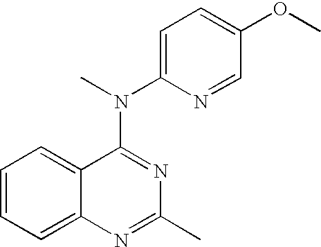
C1(C)=NC2=CC=CC=C2C(N(C2=CC=C(OC)C=N2)C)=N1
